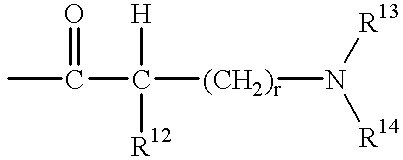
CC(C([H])([R12])[(CH2)r]N([R13])[R14])=O
